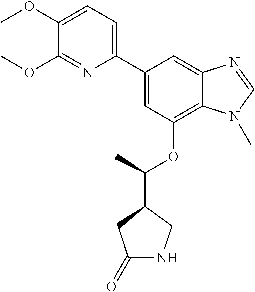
C1(C2=CC(OC(C3CC(=O)NC3)C)=C3C(=C2)N=CN3C)=CC=C(OC)C(OC)=N1
